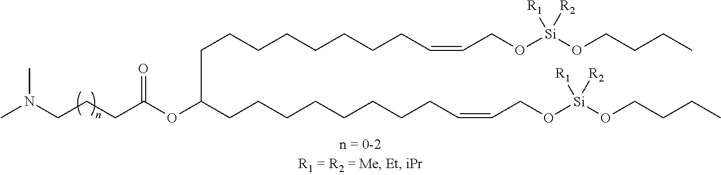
C(CO[Si](OCCCC)([R1])[R2])=CCCCCCCCCC(CCCCCCCCC=CCO[Si](OCCCC)([R1])[R2])OC(CCCN(C)C)=O
